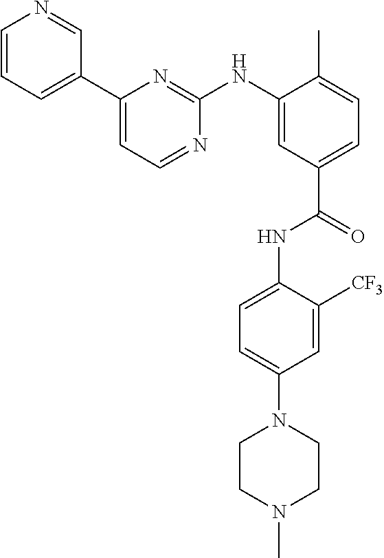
C1=CC=C(C2=CC=NC(NC3=CC(C(=O)NC4=CC=C(N5CCN(C)CC5)C=C4[CF3])=CC=C3C)=N2)C=N1
